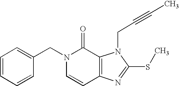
C1=CC=CC(CN2C=CC3=C(C2=O)N(CC#CC)C(SC)=N3)=C1
